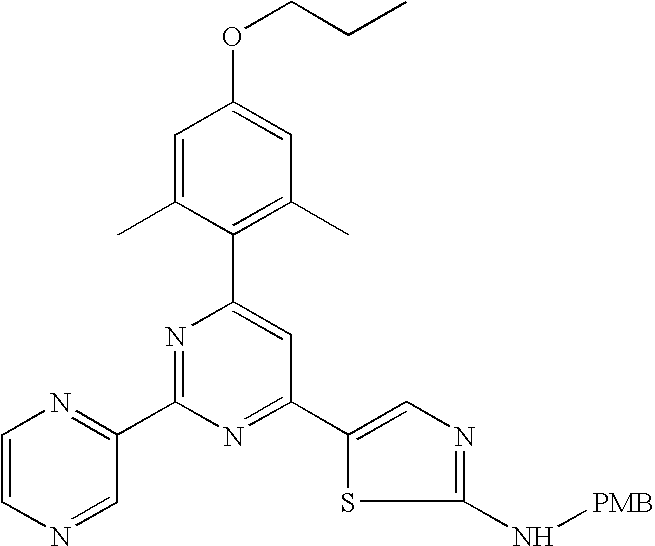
C1=C(C)C(C2=CC(C3=CN=C(N[PMB])S3)=NC(C3=NC=CN=C3)=N2)=C(C)C=C1OCCC
